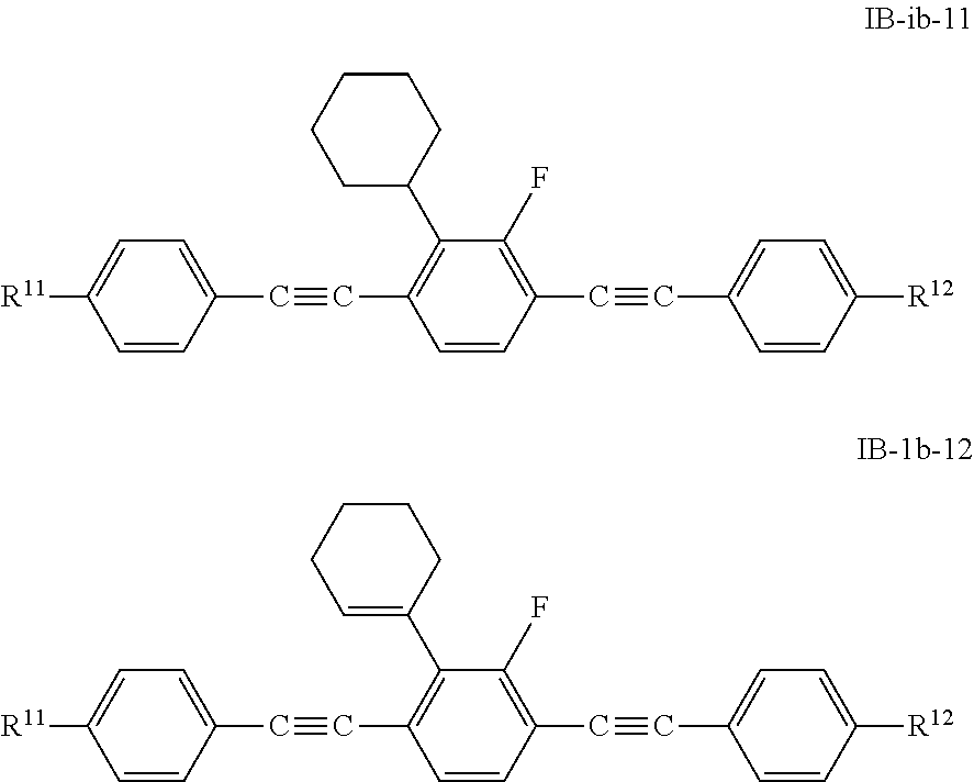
C1=CC(C#CC2=C(C3CCCCC3)C(F)=C(C#CC3=CC=C([R12])C=C3)C=C2)=CC=C1[R11].C1=CC(C#CC2=C(C3=CCCCC3)C(F)=C(C#CC3=CC=C([R12])C=C3)C=C2)=CC=C1[R11]
